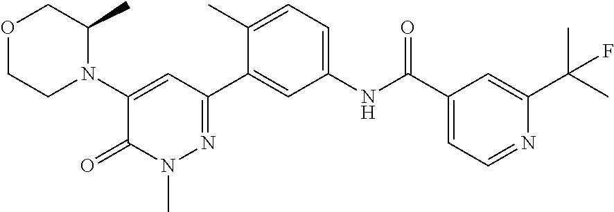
O1CCN(C2=CC(C3=CC(NC(C4=CC=NC(C(C)(C)F)=C4)=O)=CC=C3C)=NN(C)C2=O)C(C)C1
